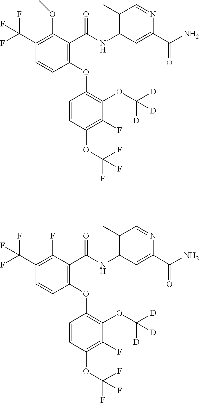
C1(C)=C(NC(C2=C(OC3=C(OC([D])([D])[D])C(F)=C(OC(F)(F)F)C=C3)C=CC(C(F)(F)F)=C2OC)=O)C=C(C(=O)N)N=C1.C1(C)=C(NC(C2=C(OC3=C(OC([D])([D])[D])C(F)=C(OC(F)(F)F)C=C3)C=CC(C(F)(F)F)=C2F)=O)C=C(C(=O)N)N=C1
